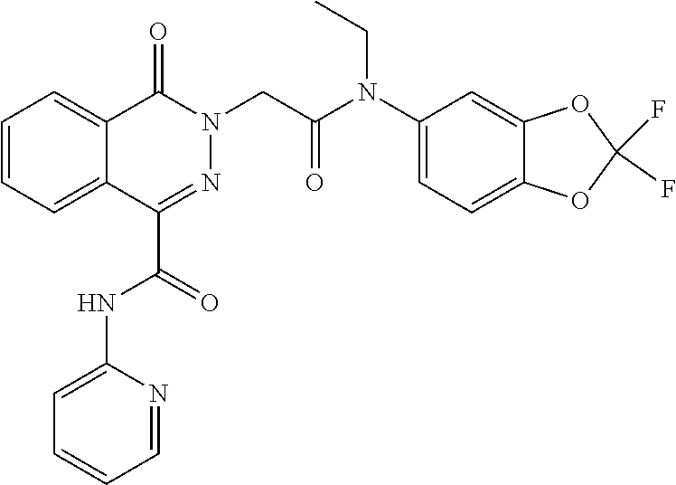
C1=CC=C2C(=C1)C(=O)N(CC(=O)N(C1=CC=C3C(=C1)OC(F)(F)O3)CC)N=C2C(NC1=CC=CC=N1)=O
